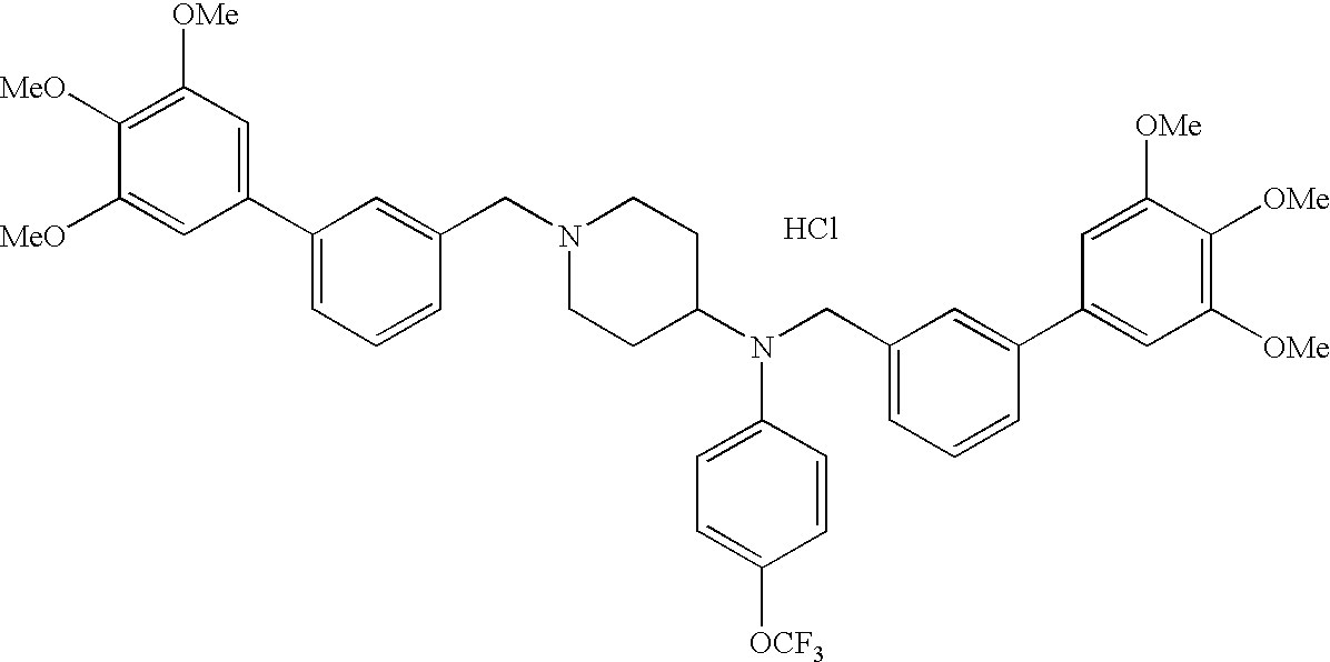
C1([OMe])=C([MeO])C([MeO])=CC(C2=CC=CC(CN3CCC(N(CC4=CC=CC(C5=CC([OMe])=C([OMe])C([OMe])=C5)=C4)C4=CC=C([OCF3])C=C4)CC3)=C2)=C1.Cl
